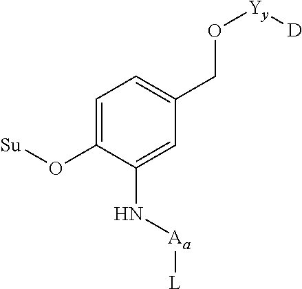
C1=C(O[Su])C(N[Aa][L])=CC(CO[Yy][D])=C1
